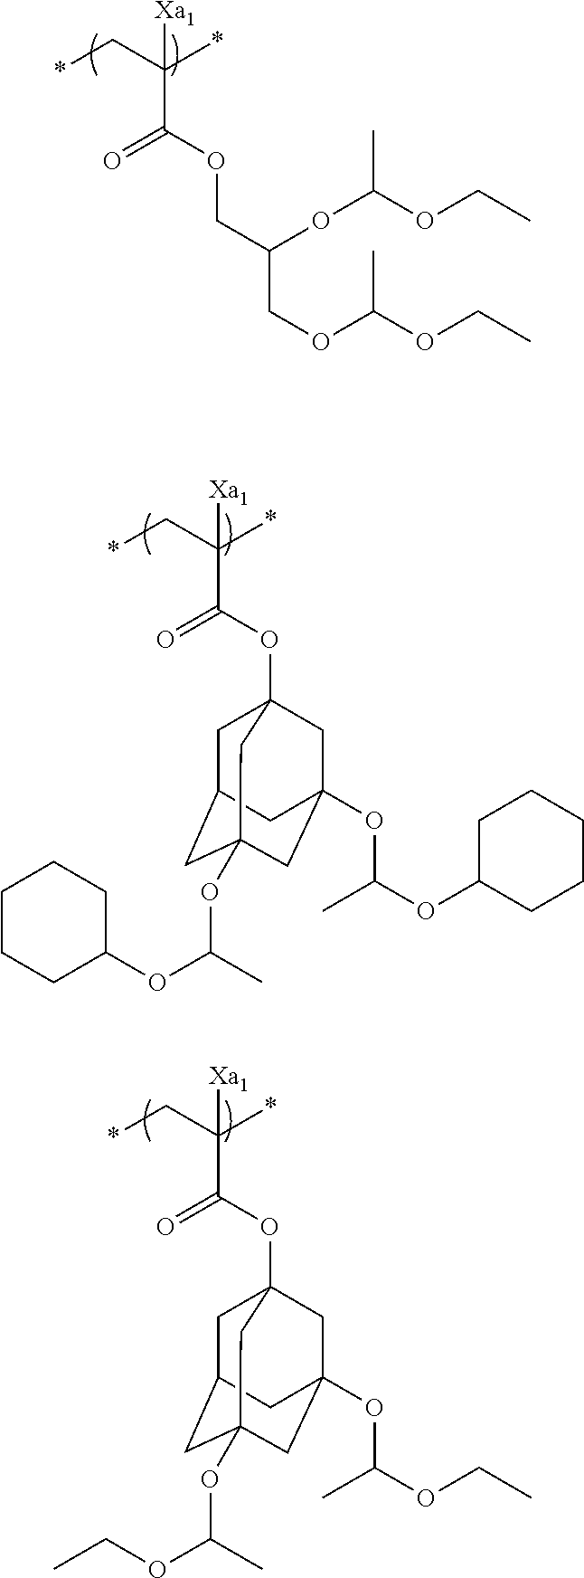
C(OC(C(C*)(*)[Xa1])=O)C(COC(OCC)C)OC(OCC)C.O(C(C(C*)(*)[Xa1])=O)C12CC3CC(OC(OC4CCCCC4)C)(CC(OC(OC4CCCCC4)C)(C1)C3)C2.O(C(C(C*)(*)[Xa1])=O)C12CC3CC(OC(OCC)C)(CC(OC(OCC)C)(C1)C3)C2
